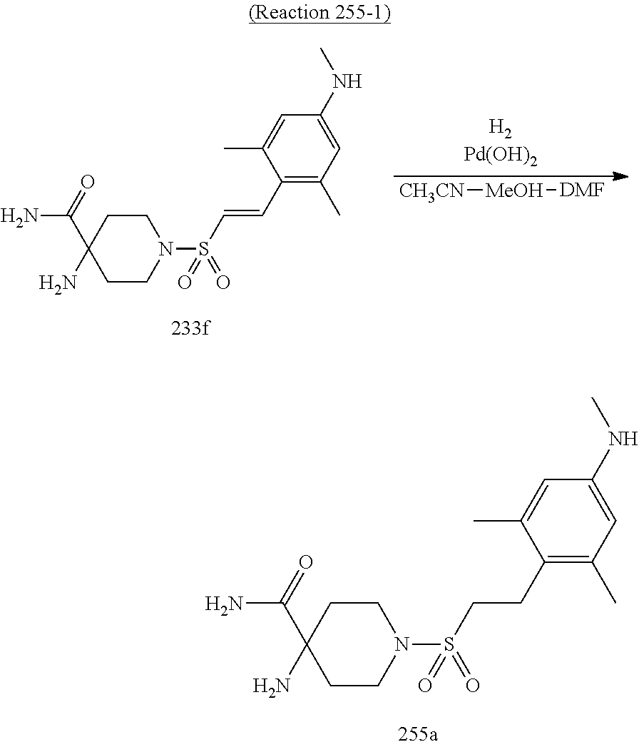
C1(C=CS(N2CCC(C(=O)N)(N)CC2)(=O)=O)=C(C)C=C(NC)C=C1C.[CH3CN][MeOH][DMF].C1(CCS(N2CCC(C(=O)N)(N)CC2)(=O)=O)=C(C)C=C(NC)C=C1C
